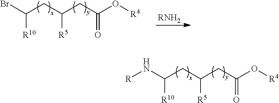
C(CC(CC(O[R4])=O)[R5])(Br)[R10].[RNH2].C(CC(CC(O[R4])=O)[R5])(N[R])[R10]
